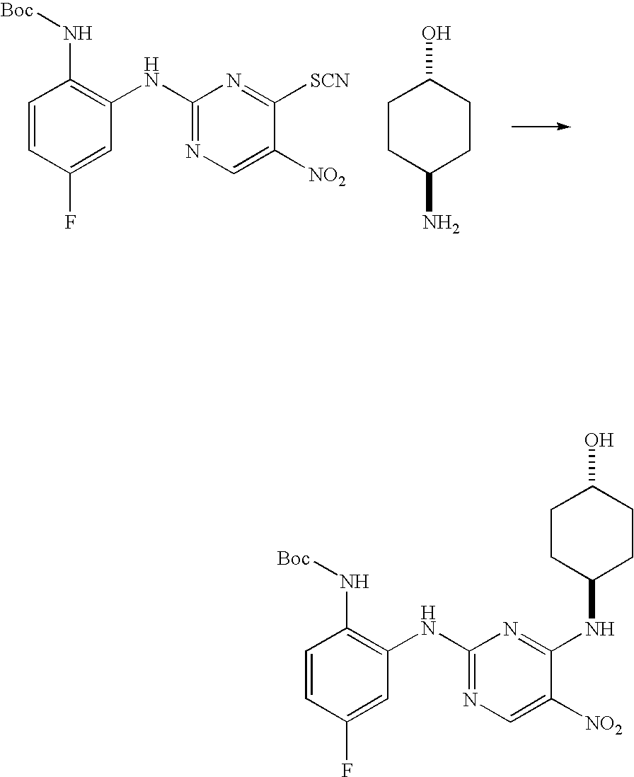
C1=CC(F)=CC(NC2=NC=C([NO2])C([SCN])=N2)=C1N[Boc].C1CC(N)CCC1O.C1=CC(F)=CC(NC2=NC=C([NO2])C(NC3CCC(O)CC3)=N2)=C1N[Boc]
